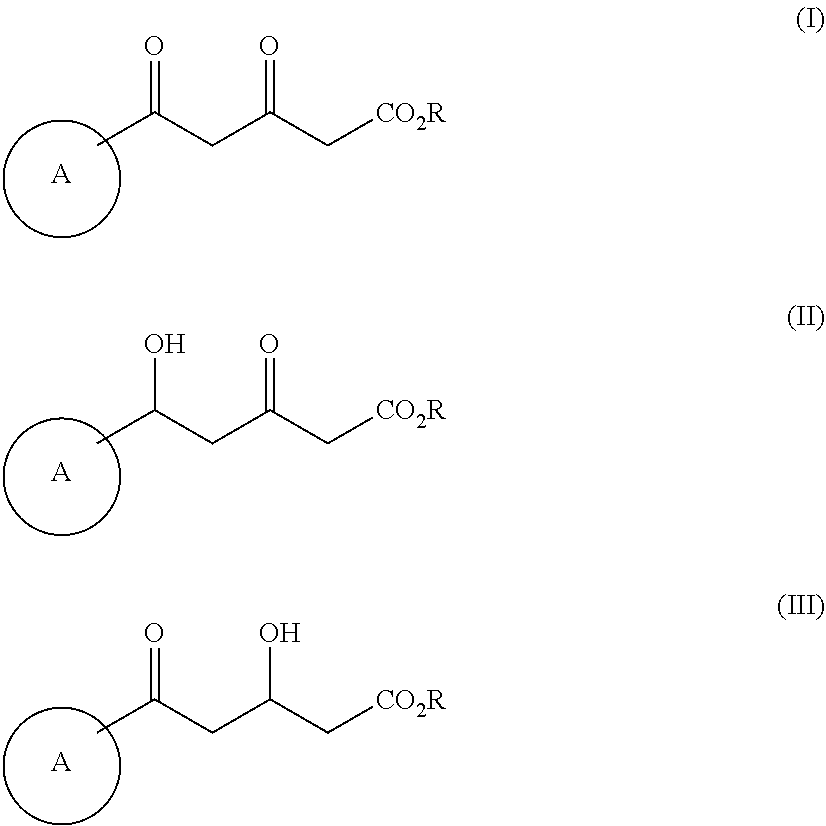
[A].CC(CC(C[CO2R])=O)=O.[A].CC(CC(C[CO2R])=O)O.[A].CC(CC(C[CO2R])O)=O
